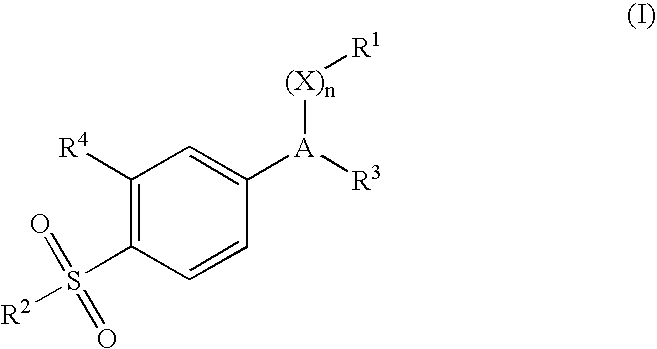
C1([R4])=C(S(=O)(=O)[R2])C=CC([A]([(X)n][R1])[R3])=C1
